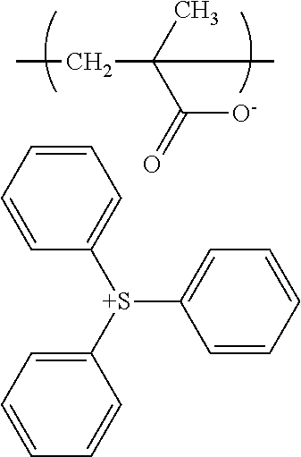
CCC(C)(C(=O)[O-])C.C1=CC=CC([S+](C2=CC=CC=C2)C2=CC=CC=C2)=C1
